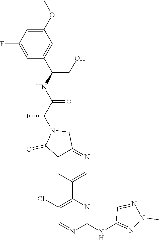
C(N1C(=O)C2=CC(C3=C(Cl)C=NC(NC4=NN(C)N=C4)=N3)=CN=C2C1)(C(NC(CO)C1=CC(OC)=CC(F)=C1)=O)C
